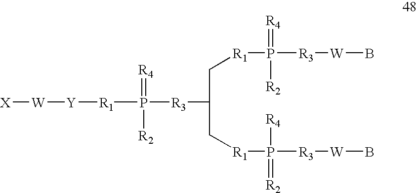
[R1](P([R3]C(C[R1]P([R3][W]B)(=[R4])[R2])C[R1]P([R3][W]B)([R4])=[R2])(=[R4])[R2])[Y][W][X]
